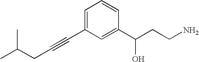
C(C)(CC#CC1=CC=CC(C(CCN)O)=C1)C
